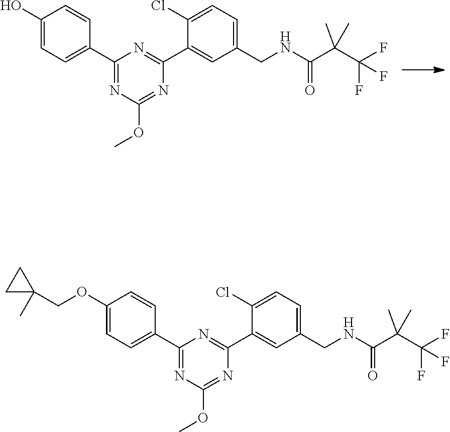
C1(O)=CC=C(C2=NC(OC)=NC(C3=CC(CNC(C(C(F)(F)F)(C)C)=O)=CC=C3Cl)=N2)C=C1.C1(OCC2(C)CC2)=CC=C(C2=NC(OC)=NC(C3=CC(CNC(C(C(F)(F)F)(C)C)=O)=CC=C3Cl)=N2)C=C1
